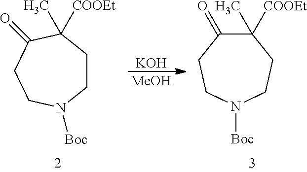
[KOH].[MeOH].C1CN([Boc])CCC(=O)C1([COOEt])C.[Boc]N1CCC([COOEt])(C)C(=O)CC1
